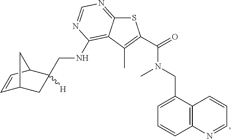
C(C1([H])CC2C=CC1C2)NC1=C2C(=NC=N1)SC(C(=O)N(C)CC1=CC=CC3=C1C=CC=N3)=C2C
